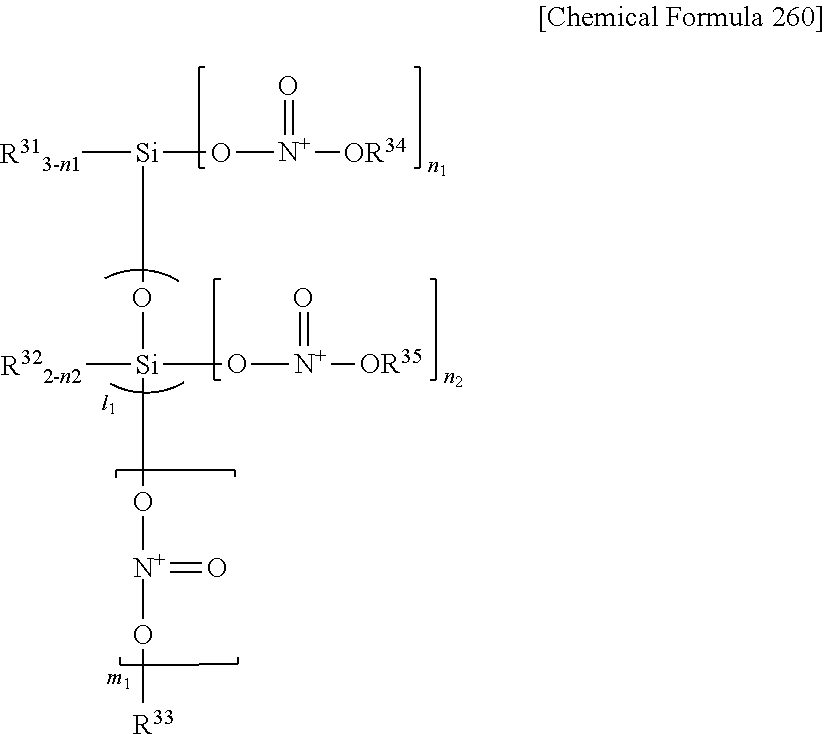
[R313-n1][Si](O[N+](=O)[OR34])O[Si]([R322-n2])(O[N+](=O)[OR35])O[N+](O[R33])=O
